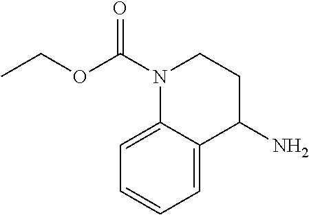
C1=CC=C2C(=C1)N(C(OCC)=O)CCC2N
